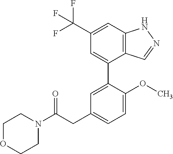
C12=C(C=C(C(F)(F)F)C=C1C1=CC(CC(N3CCOCC3)=O)=CC=C1OC)NN=C2
